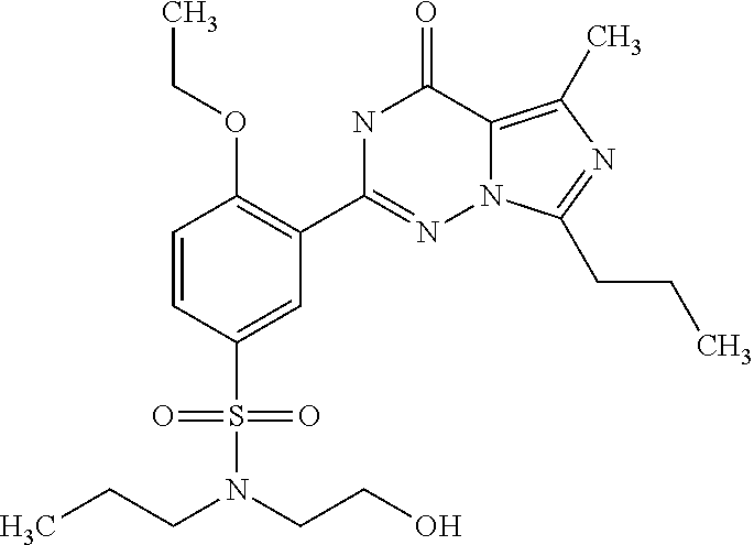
C1=CC(S(=O)(=O)N(CCO)CCC)=CC(C2=NN3C(=C(C)N=C3CCC)C(=O)N2)=C1OCC
